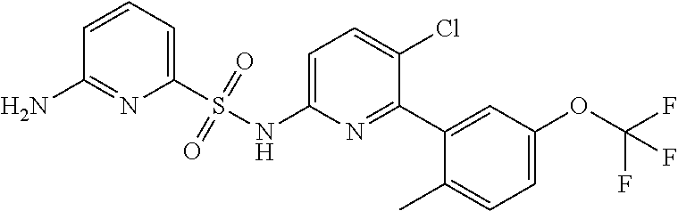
C1=C(NS(C2=CC=CC(N)=N2)(=O)=O)N=C(C2=CC(OC(F)(F)F)=CC=C2C)C(Cl)=C1
